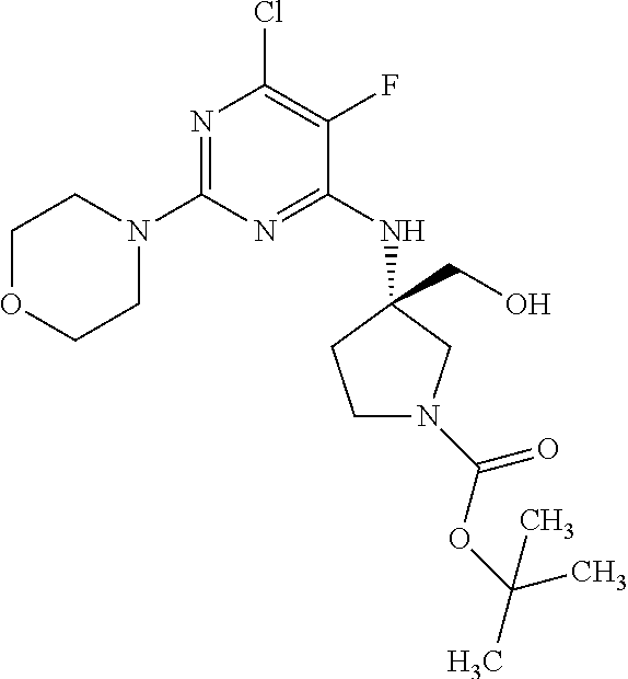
N1=C(N2CCOCC2)N=C(NC2(CO)CCN(C(OC(C)(C)C)=O)C2)C(F)=C1Cl
